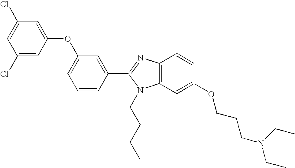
C1(C2=NC3=C(N2CCCC)C=C(OCCCN(CC)CC)C=C3)=CC(OC2=CC(Cl)=CC(Cl)=C2)=CC=C1
